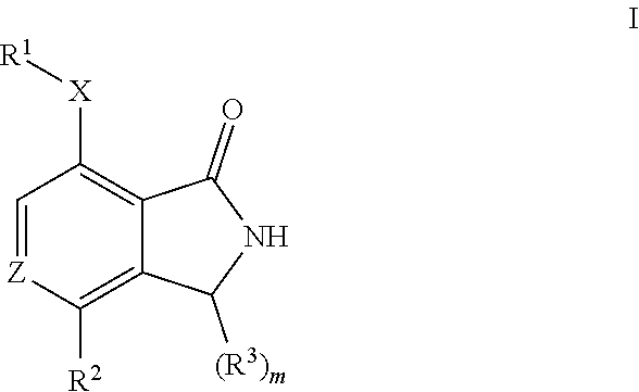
C1=[Z]C([R2])=C2C(=C1[X][R1])C(=O)NC2[(R3)m]
